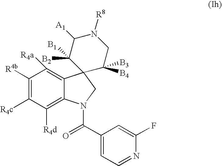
C1([R4d])=C2C(=C([R4a])C([R4b])=C1[R4c])C1(CN2C(C2=CC=NC(F)=C2)=O)C([B4])([B3])CN([R8])C([A1])C1([B2])[B1]
